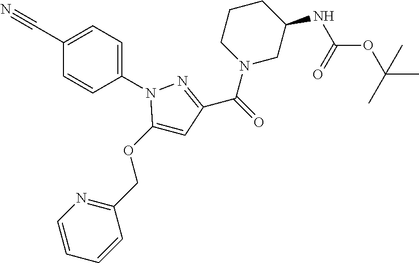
C1(C#N)=CC=C(N2C(OCC3=NC=CC=C3)=CC(C(N3CC(NC(OC(C)(C)C)=O)CCC3)=O)=N2)C=C1
